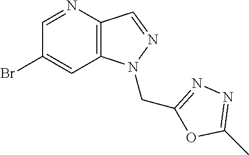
C1(Br)=CC2=C(C=NN2CC2=NN=C(C)O2)N=C1
